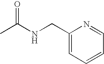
CC(NCC1=CC=CC=N1)=O
